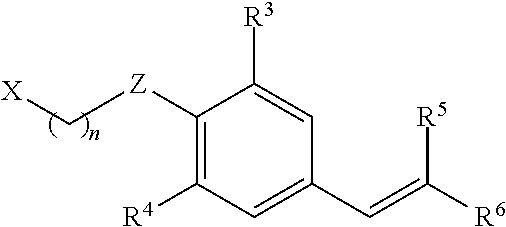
C1([Z]C[X])=C([R4])C=C(C=C([R6])[R5])C=C1[R3]
